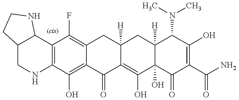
C12=C(C(O)=C3C(=C1F)CC1([H])C(=C(O)C4(O)C([H])(C1)C(N(C)C)C(O)=C(C(N)=O)C4=O)C3=O)NCC1C2NCC1
